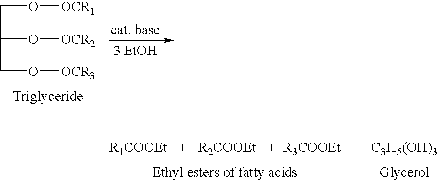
C(O[OCR1])C(O[OCR2])CO[OCR3].[C3H5(OH)3]
